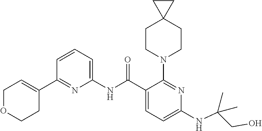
C1(NC(C2=CC=C(NC(CO)(C)C)N=C2N2CCC3(CC2)CC3)=O)=CC=CC(C2=CCOCC2)=N1
